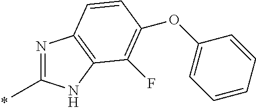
N1=C(C)NC2=C1C=CC(OC1=CC=CC=C1)=C2F
